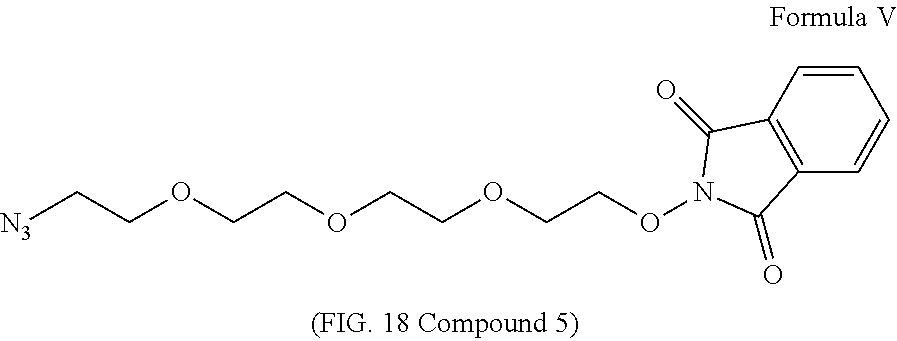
[N3]CCOCCOCCOCCON1C(=O)C2=C(C=CC=C2)C1=O
